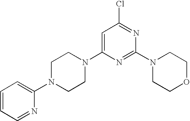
C1=C(N2CCN(C3=CC=CC=N3)CC2)N=C(N2CCOCC2)N=C1Cl
